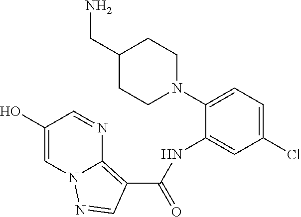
C1(CN)CCN(C2=CC=C(Cl)C=C2NC(=O)C2=C3N(C=C(O)C=N3)N=C2)CC1
